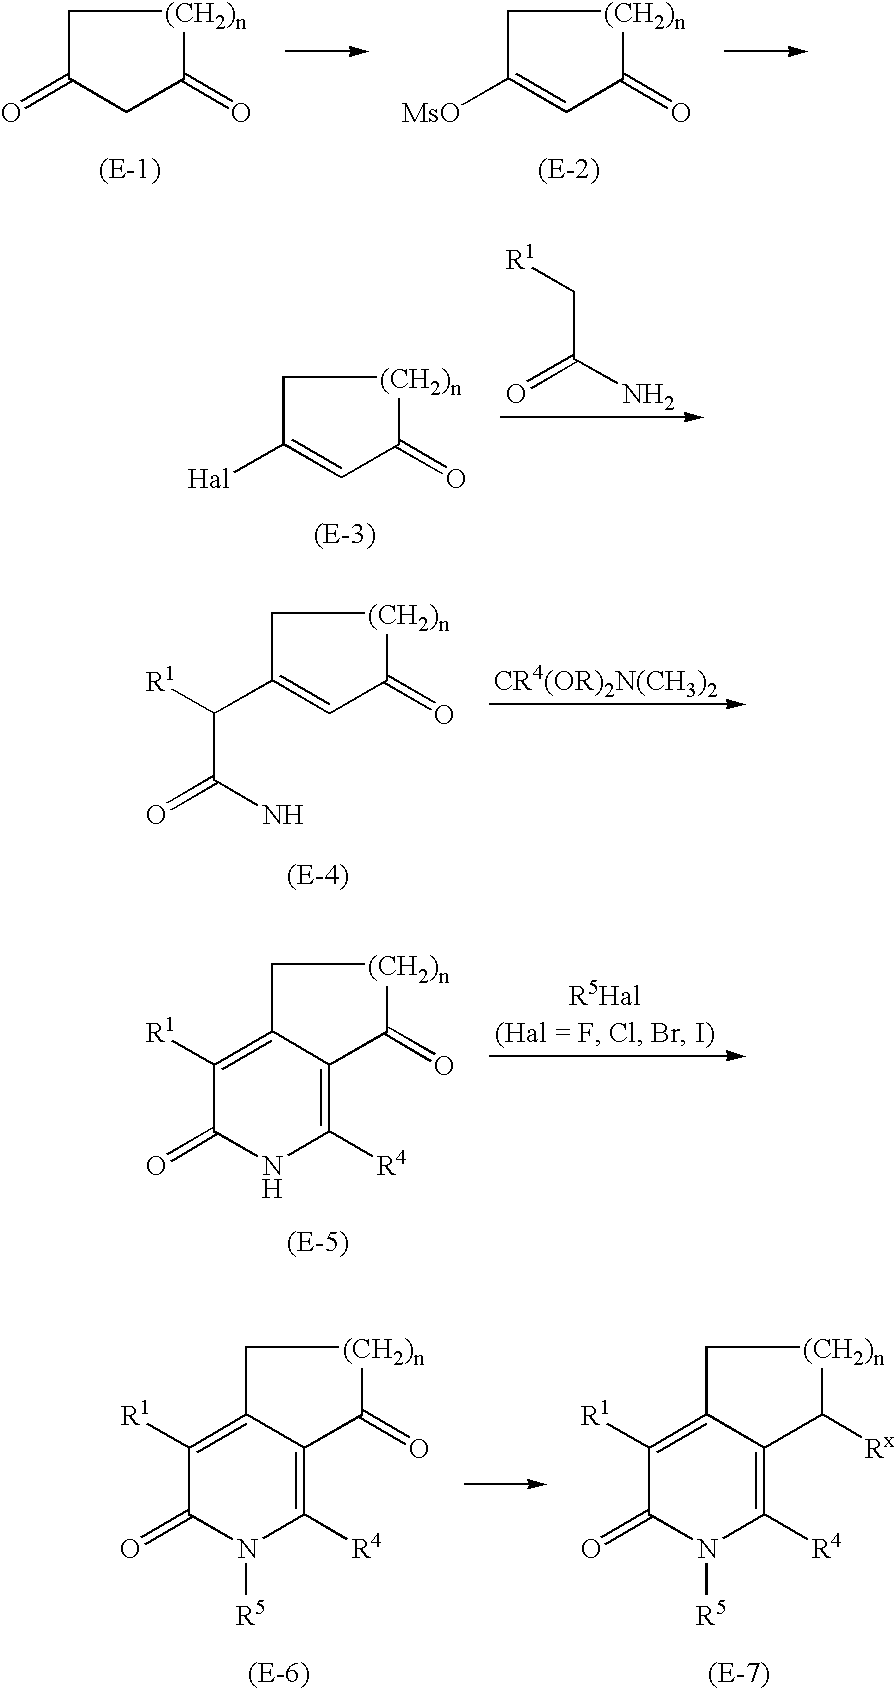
C1C(=O)CC(=O)[(CH2)n]1.C1C([MsO])=CC(=O)[(CH2)n]1.C1C([Hal])=CC(=O)[(CH2)n]1.O=C(N)C[R1].C1C(C([R1])C(=O)N)=CC(=O)[(CH2)n]1.C1C2=C([R1])C(=O)NC([R4])=C2C(=O)[(CH2)n]1.C1C2=C([R1])C(=O)N([R5])C([R4])=C2C(=O)[(CH2)n]1.C1C2=C([R1])C(=O)N([R5])C([R4])=C2C([Rx])[(CH2)n]1
